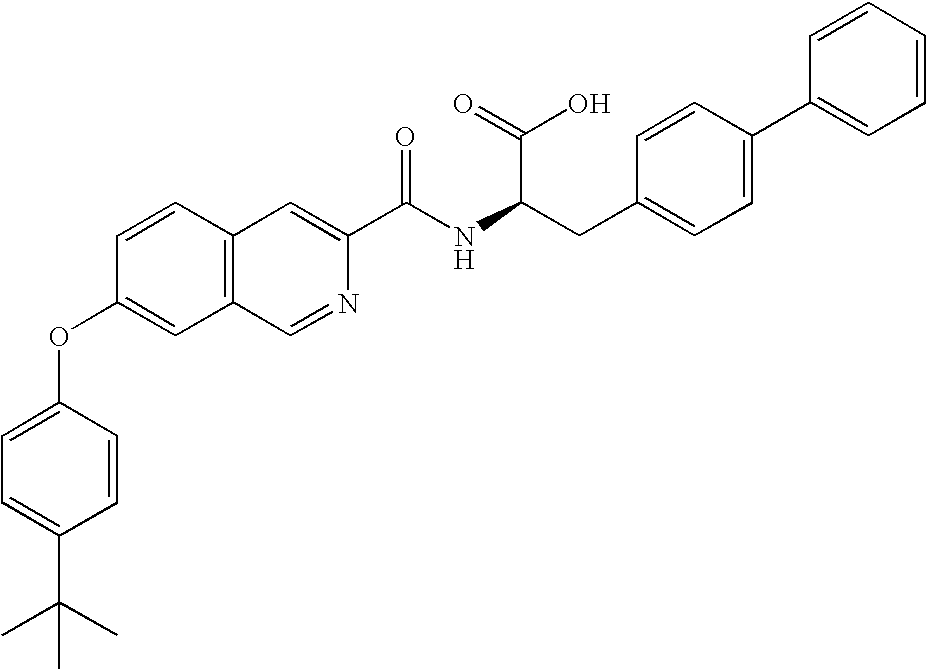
C1=CC2=C(C=C1OC1=CC=C(C(C)(C)C)C=C1)C=NC(C(NC(CC1=CC=C(C3=CC=CC=C3)C=C1)C(O)=O)=O)=C2
